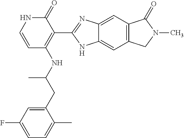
C1(CC(NC2=C(C3=NC4=CC5=C(C=C4N3)CN(C)C5=O)C(=O)NC=C2)C)=CC(F)=CC=C1C
